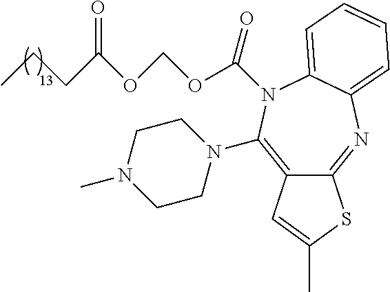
C12=C(N3CCN(C)CC3)N(C(=O)OCOC(=O)CCC)C3=CC=CC=C3N=C1SC(C)=C2
